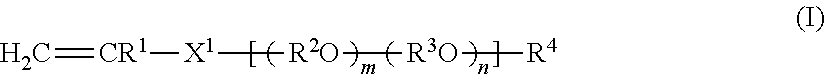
C=[CR1][X1][R2O][R3O][R4]
